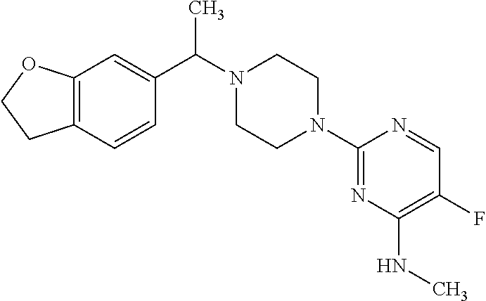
C12=C(C=CC(C(N3CCN(C4=NC(NC)=C(F)C=N4)CC3)C)=C1)CCO2
